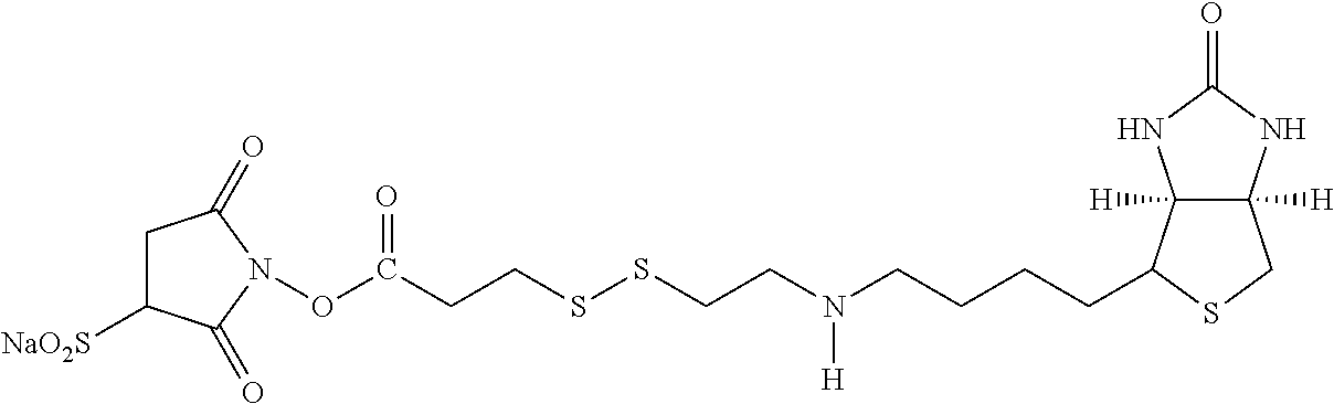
C(N(CCCCC1C2([H])C([H])(CS1)NC(=O)N2)[H])CSSCCC(ON1C(=O)C([NaO2S])CC1=O)=O
